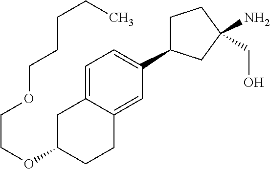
O(C1CCC2=CC(C3CCC(N)(CO)C3)=CC=C2C1)CCOCCCCC
